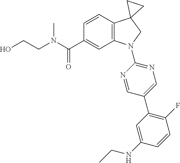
N(C(C1=CC2=C(C=C1)C1(CN2C2=NC=C(C3=C(F)C=CC(NCC)=C3)C=N2)CC1)=O)(C)CCO
